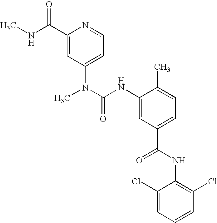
C1(C(NC)=O)=CC(N(C)C(NC2=CC(C(=O)NC3=C(Cl)C=CC=C3Cl)=CC=C2C)=O)=CC=N1
